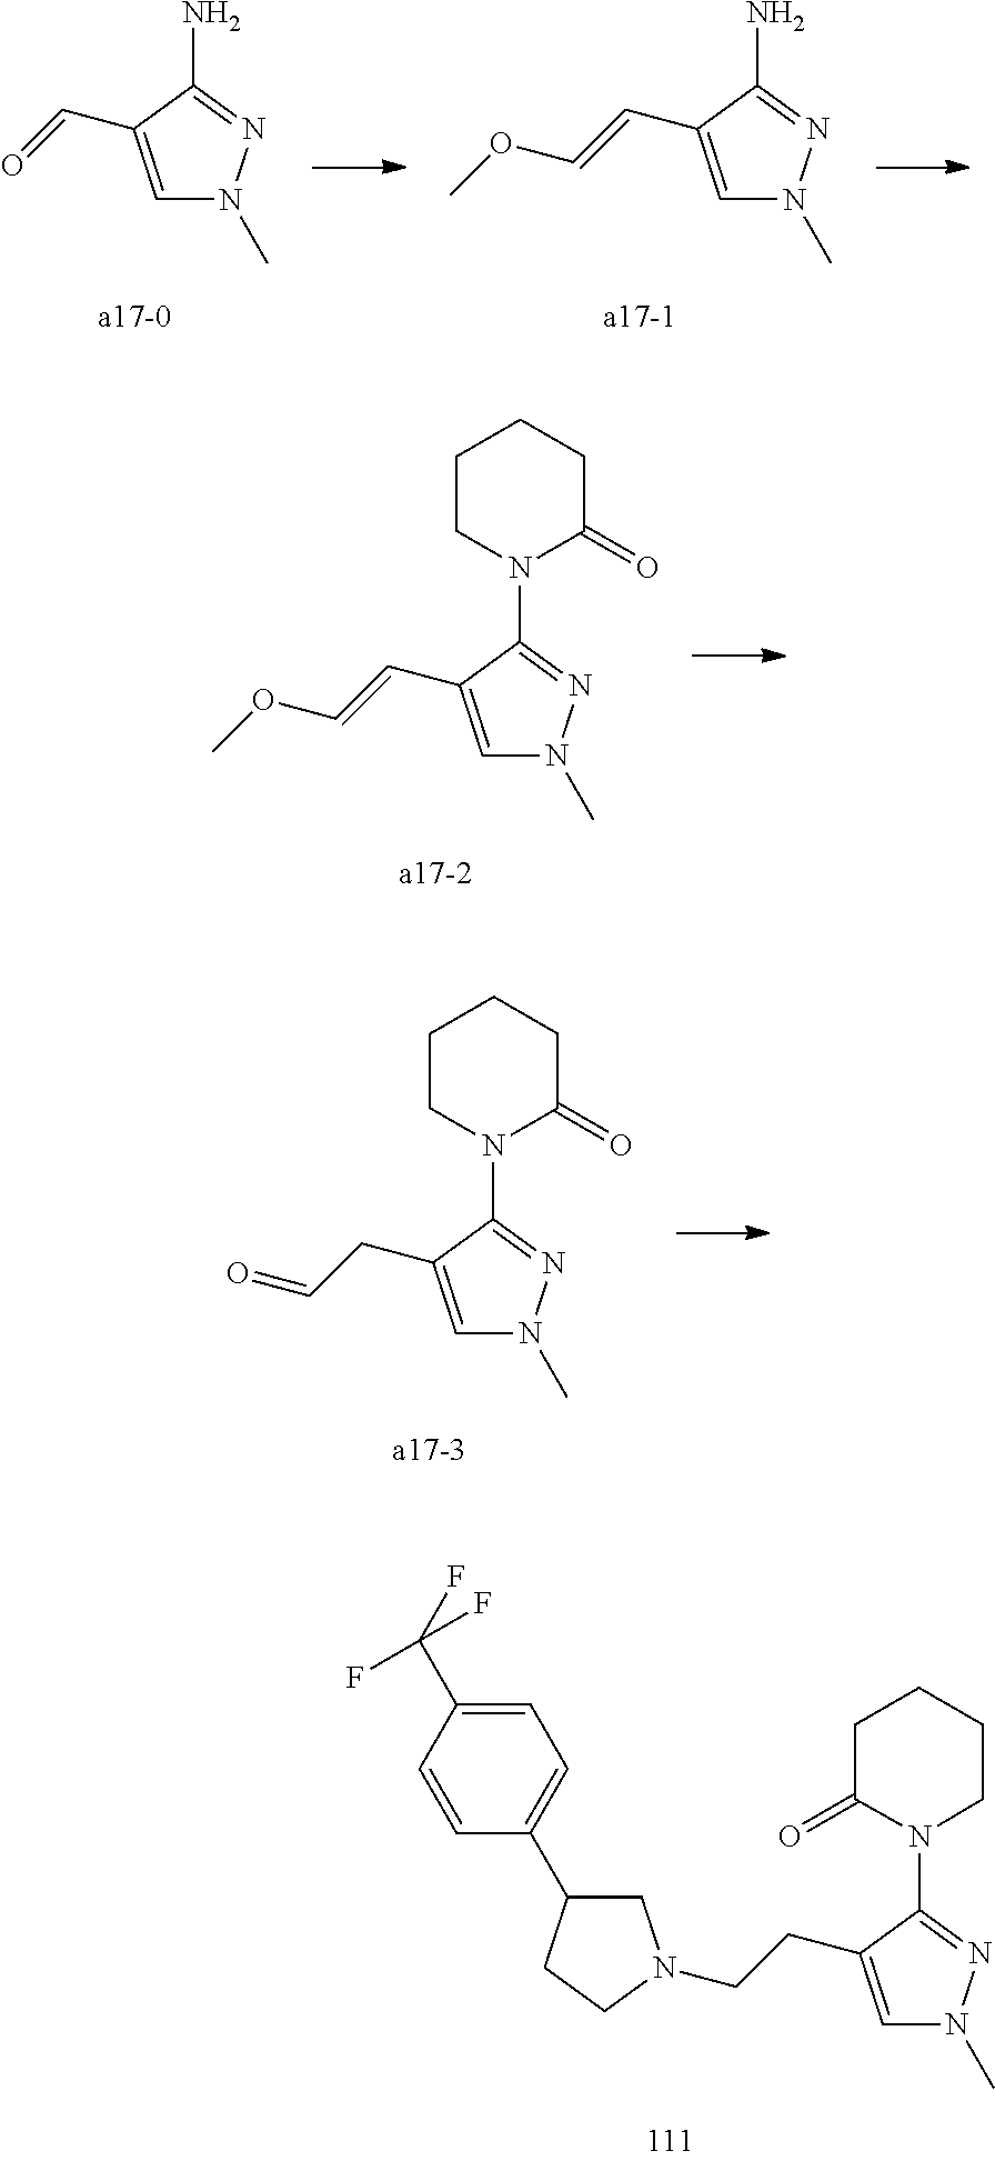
C1=C(CCN2CC(C3=CC=C(C(F)(F)F)C=C3)CC2)C(N2C(=O)CCCC2)=NN1C.C1=C(C=O)C(N)=NN1C.C1=C(C=COC)C(N)=NN1C.C1=C(C=COC)C(N2C(=O)CCCC2)=NN1C.C1=C(CC=O)C(N2C(=O)CCCC2)=NN1C
